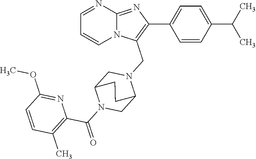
C1=CC(C(C)C)=CC=C1C1=C(CN2CC3N(C(C4=C(C)C=CC(OC)=N4)=O)CC2CC3)N2C(=N1)N=CC=C2
